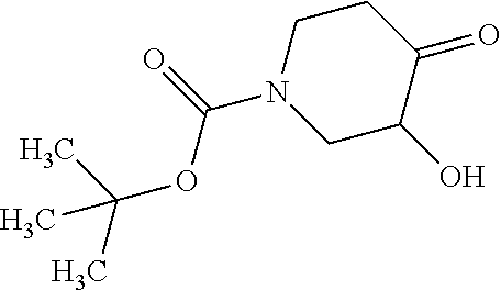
C1C(O)C(=O)CCN1C(OC(C)(C)C)=O
